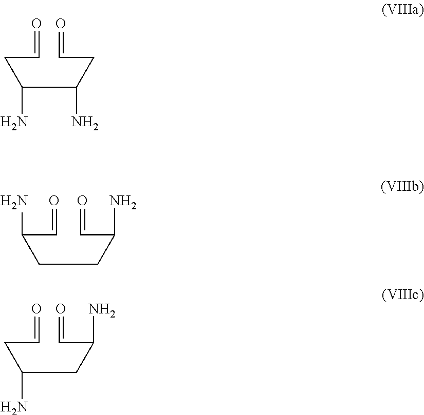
C(C(CC=O)N)(CC=O)N.C(CC(N)C=O)C(N)C=O.C(CC(N)C=O)(CC=O)N
